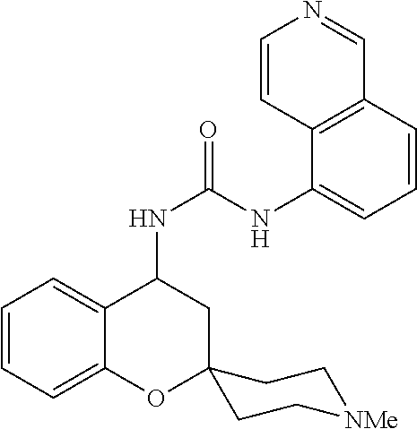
C1=CC=C2C(=C1)C(NC(NC1=CC=CC3=C1C=CN=C3)=O)CC1(O2)CC[NMe]CC1
